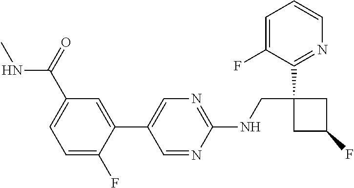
C1(NCC2(C3=NC=CC=C3F)CC(F)C2)=NC=C(C2=CC(C(NC)=O)=CC=C2F)C=N1
